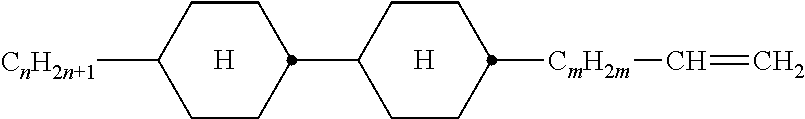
[H].[H].C1CC([CnH2n+1])CCC1C1CCC([CmH2m]C=C)CC1
